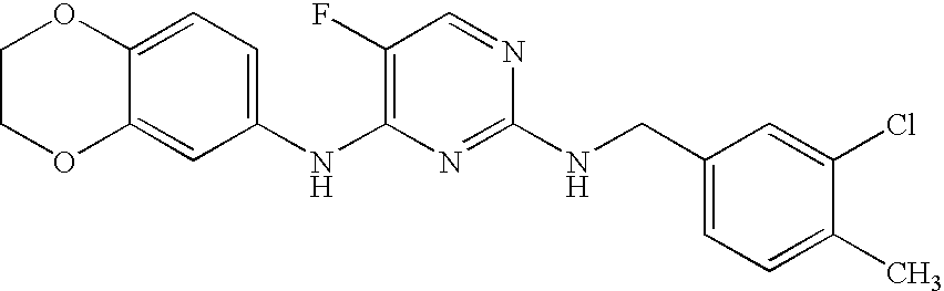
C1COC2=CC(NC3=C(F)C=NC(NCC4=CC=C(C)C(Cl)=C4)=N3)=CC=C2O1
